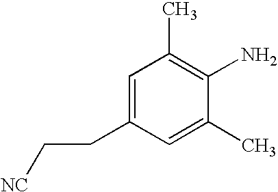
C1=C(CC[NC])C=C(C)C(N)=C1C
